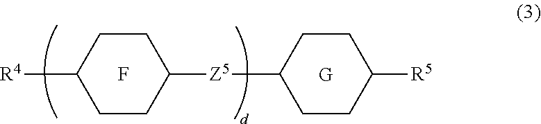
F.[G].C1CC([Z5]C2CCC([R5])CC2)CCC1[R4]
